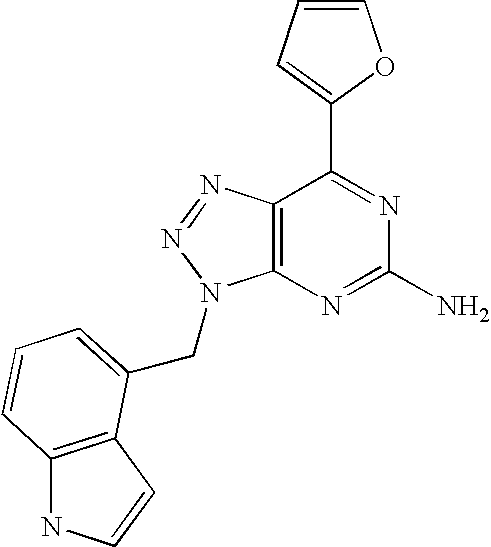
C1=CC=C(C2=NC(N)=NC3=C2N=NN3CC2=CC=CC3=C2C=CN3)O1
